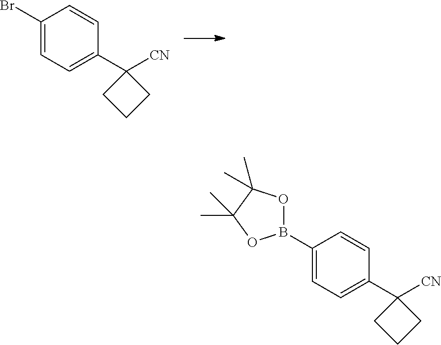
C1(Br)=CC=C(C2([CN])CCC2)C=C1.C1(B2OC(C)(C)C(C)(C)O2)=CC=C(C2([CN])CCC2)C=C1
